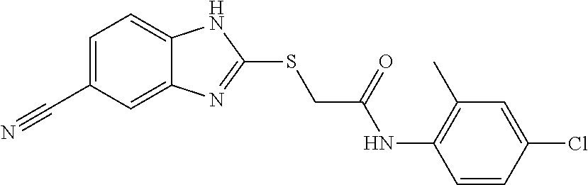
C12=CC(C#N)=CC=C1NC(SCC(NC1=C(C)C=C(Cl)C=C1)=O)=N2
